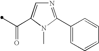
C(=O)(C)C1=CN=C(C2=CC=CC=C2)N1C
